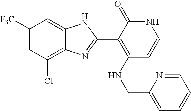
C1(Cl)=C2C(=CC([F3C])=C1)NC(C1=C(NCC3=CC=CC=N3)C=CNC1=O)=N2
